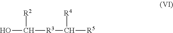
C(O)([R3]C([R5])[R4])[R2]
